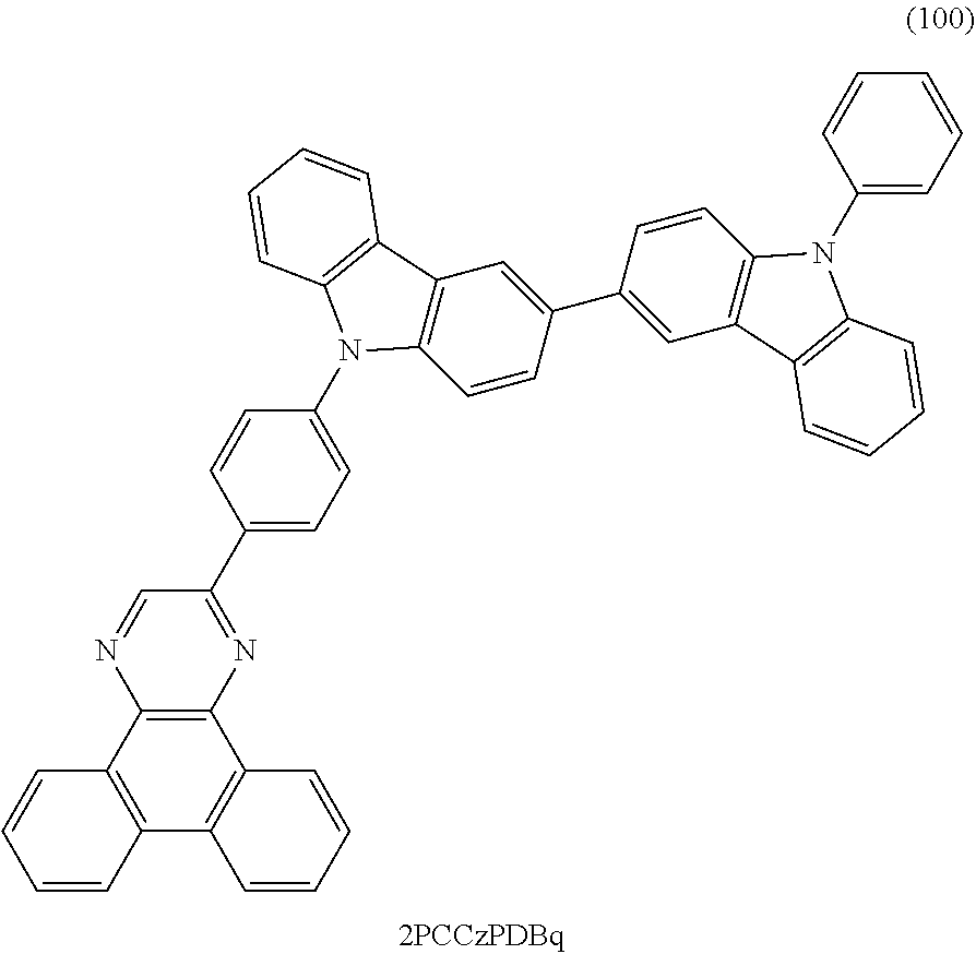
C12=C(C3=C(C4=C1C=CC=C4)C=CC=C3)N=CC(C1=CC=C(N3C4=C(C=C(C5=CC6=C(C=C5)N(C5=CC=CC=C5)C5=C6C=CC=C5)C=C4)C4=C3C=CC=C4)C=C1)=N2
